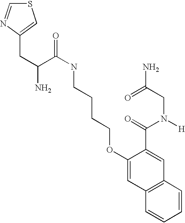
C(C(C(NCCCCOC1=CC2=C(C=C1C(=O)N([H])CC(N)=O)C=CC=C2)=O)N)C1=CSC=N1
